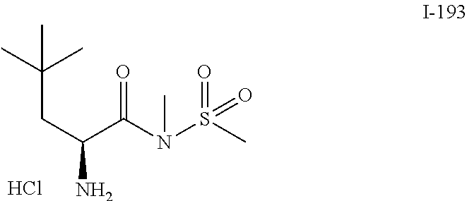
C(C(C(N(S(C)(=O)=O)C)=O)N)C(C)(C)C.Cl
